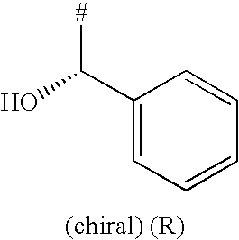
C1(C([#])O)=CC=CC=C1
